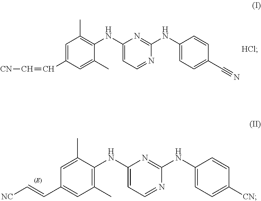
C1=C(C=C[CN])C=C(C)C(NC2=CC=NC(NC3=CC=C(C#N)C=C3)=N2)=C1C.C1=C(C)C(NC2=CC=NC(NC3=CC=C([CN])C=C3)=N2)=C(C)C=C1C=C[NC]
